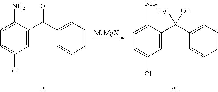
[MeMgX].C1=C(N)C(C(C2=CC=CC=C2)=O)=CC(Cl)=C1.C1=C(N)C(C(C2=CC=CC=C2)(C)O)=CC(Cl)=C1
